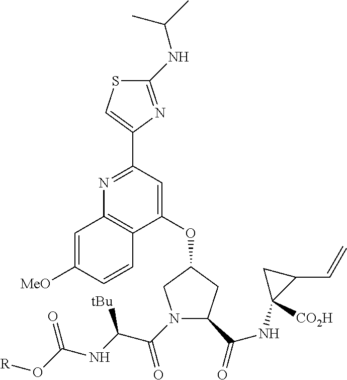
C12=C(C(OC3CN(C(=O)C([tBu])NC(=O)O[R])C(C(NC4([CO2H])C(C=C)C4)=O)C3)=CC(C3=CSC(NC(C)C)=N3)=N1)C=CC([MeO])=C2
